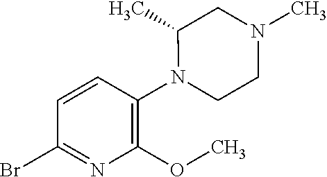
BrC1=NC(OC)=C(N2CCN(C)CC2C)C=C1
